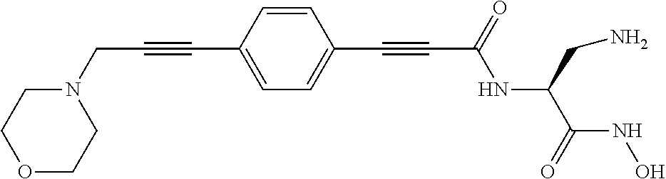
C1OCCN(CC#CC2=CC=C(C#CC(NC(CN)C(=O)NO)=O)C=C2)C1
